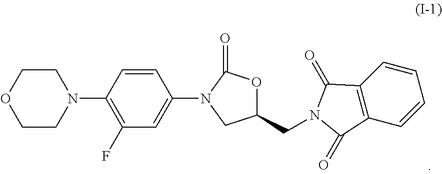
C1CN(C2=C(F)C=C(N3CC(CN4C(=O)C5=C(C=CC=C5)C4=O)OC3=O)C=C2)CCO1
